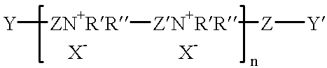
[Y][ZN+RR][ZN+RR][Z][Y]
